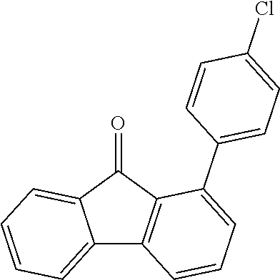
C12=CC=CC=C1C(=O)C1=C2C=CC=C1C1=CC=C(Cl)C=C1
